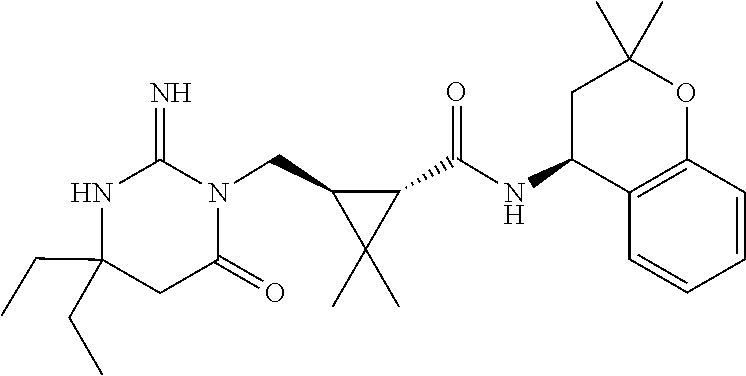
C(C1(CC)NC(=N)N(CC2C(C)(C)C2C(NC2C3=C(OC(C)(C)C2)C=CC=C3)=O)C(=O)C1)C
